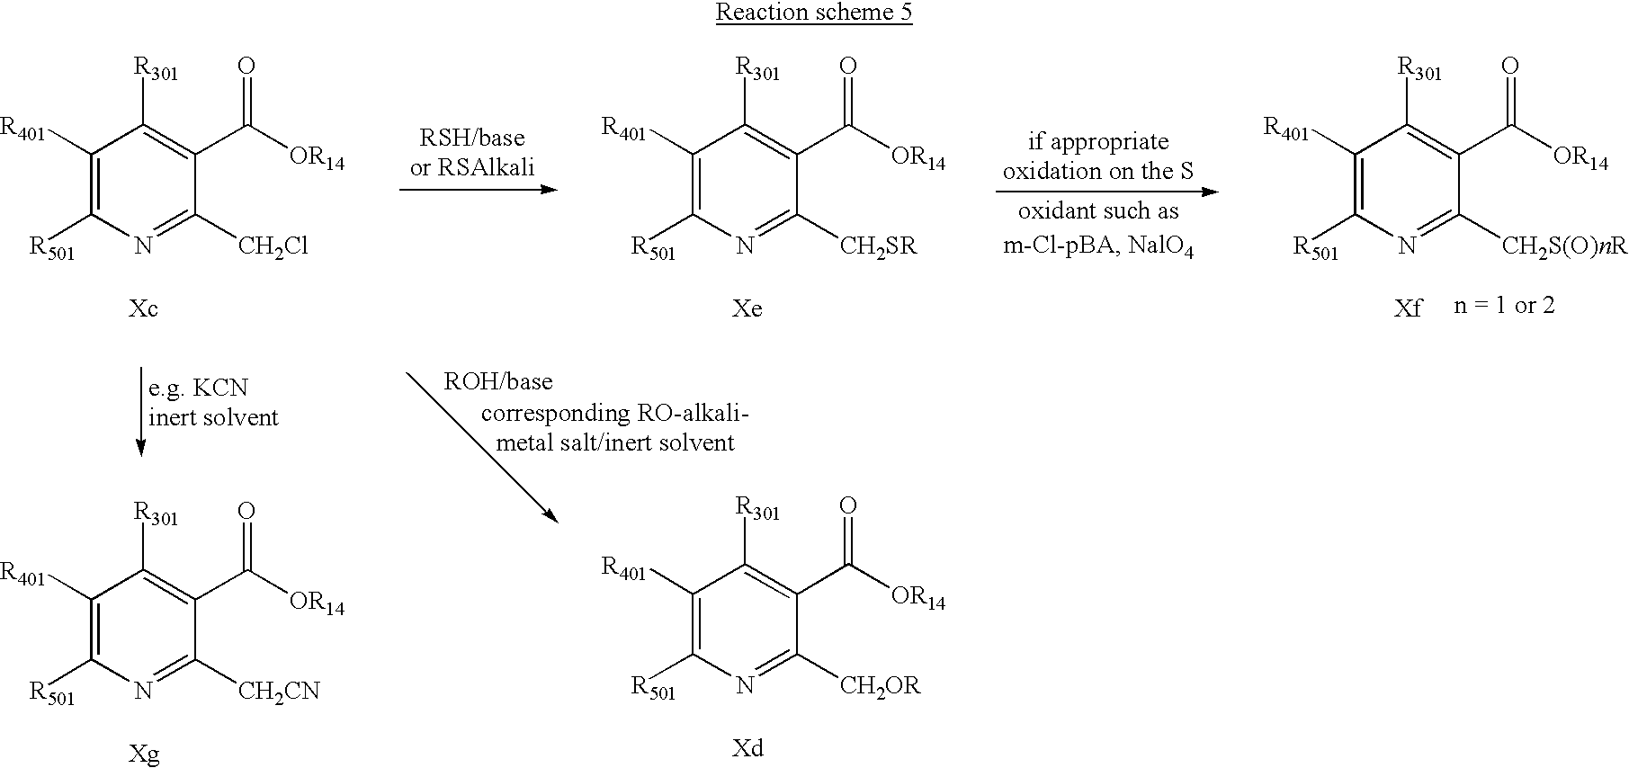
C1([R401])=C([R501])N=C([CH2Cl])C(C([OR14])=O)=C1[R301].C1([R401])=C([R501])N=C([CH2SR])C(C([OR14])=O)=C1[R301].[Xe].C1([R401])=C([R501])N=C([CH2CN])C(C([OR14])=O)=C1[R301].C1([R401])=C([R501])N=C([CH2OR])C(C([OR14])=O)=C1[R301].[Xd].C1([R401])=C([R501])N=C([CH2S(O)nR])C(C([OR14])=O)=C1[R301].[Xf]
